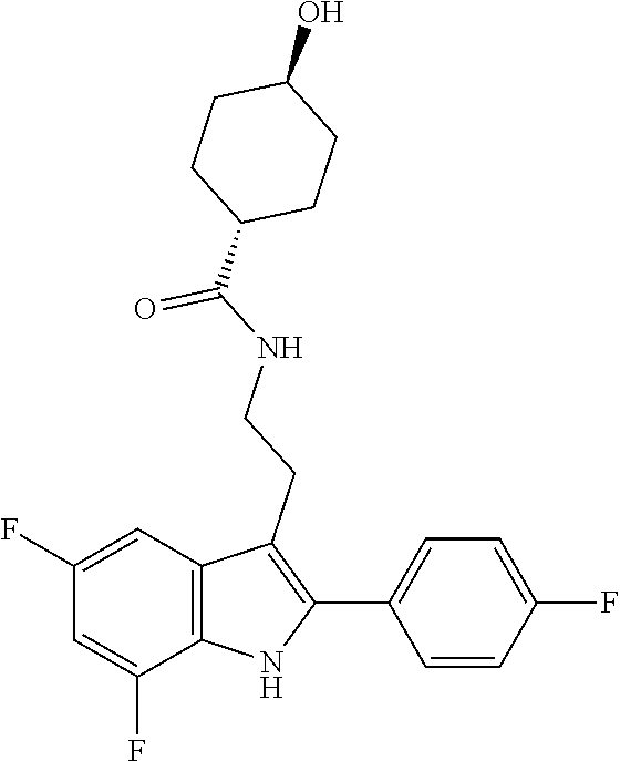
O=C(NCCC1=C(C2=CC=C(F)C=C2)NC2=C1C=C(F)C=C2F)C1CCC(O)CC1
